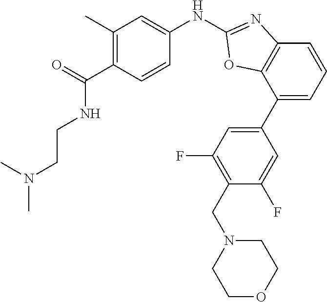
C1(C)=C(C(NCCN(C)C)=O)C=CC(NC2=NC3=C(C(C4=CC(F)=C(CN5CCOCC5)C(F)=C4)=CC=C3)O2)=C1
